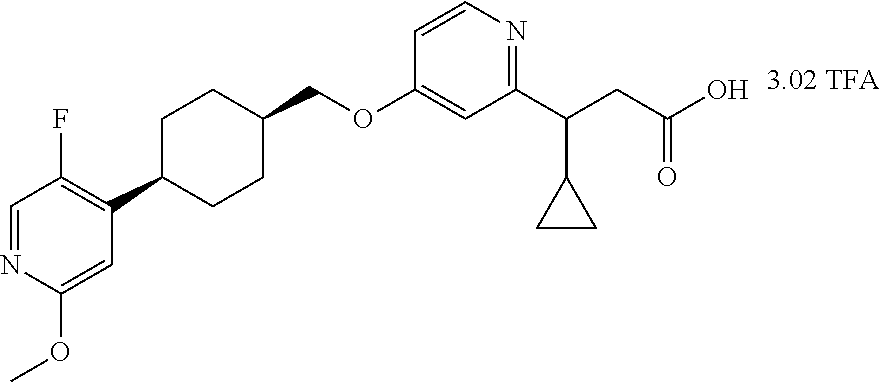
C1=NC(OC)=CC(C2CCC(COC3=CC(C(CC(O)=O)C4CC4)=NC=C3)CC2)=C1F
